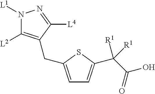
[L2]C1=C(CC2=CC=C(C(C(O)=O)([R1])[R1])S2)C([L4])=NN1[L1]
